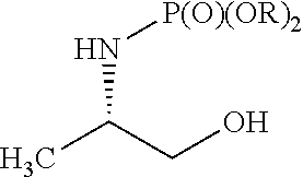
CC(CO)N[P(O)(OR)2]
